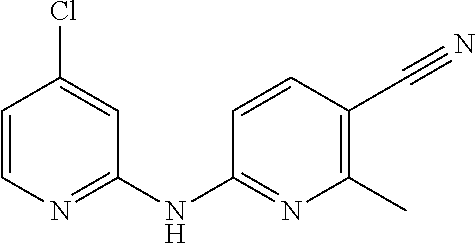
C1=C(Cl)C=CN=C1NC1=NC(C)=C(C#N)C=C1
